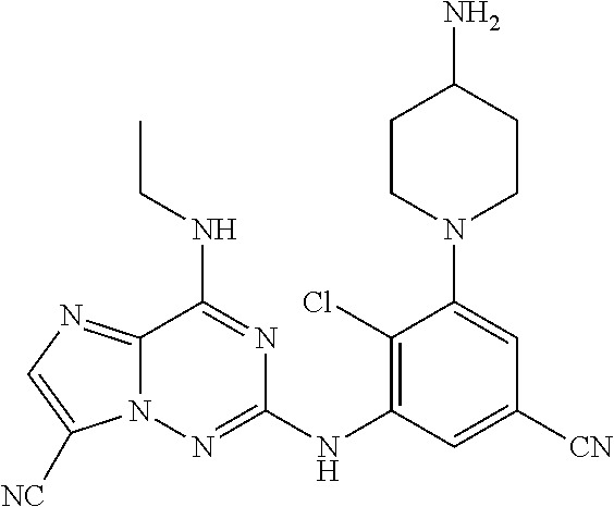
C1(Cl)=C(NC2=NN3C(=NC=C3[NC])C(NCC)=N2)C=C([CN])C=C1N1CCC(N)CC1
